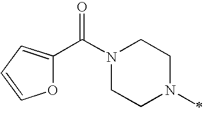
N1(C(=O)C2=CC=CO2)CCN(C)CC1
